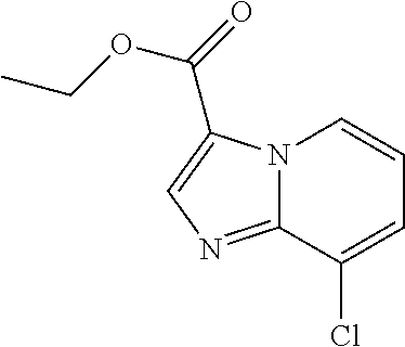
C12=NC=C(C(=O)OCC)N1C=CC=C2Cl
